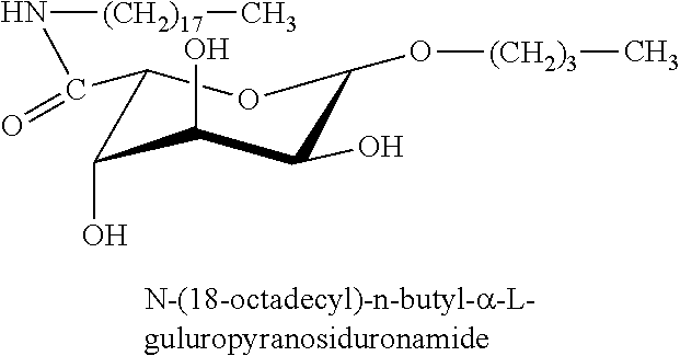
C1(C(N[(CH2)17]C)=O)C(O)C(O)C(O)C(O[(CH2)3]C)O1
